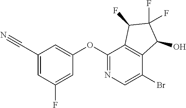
C1(OC2=CC(C#N)=CC(F)=C2)=NC=C(Br)C2=C1C(F)C(F)(F)C2O
